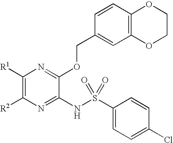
C1([R1])=C([R2])N=C(NS(C2=CC=C(Cl)C=C2)(=O)=O)C(OCC2=CC3=C(C=C2)OCCO3)=N1
